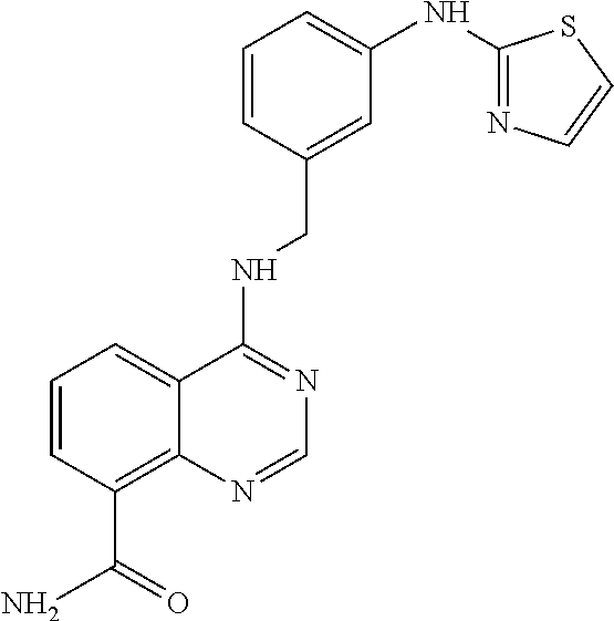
C1=CC(C(N)=O)=C2C(=C1)C(NCC1=CC(NC3=NC=CS3)=CC=C1)=NC=N2
